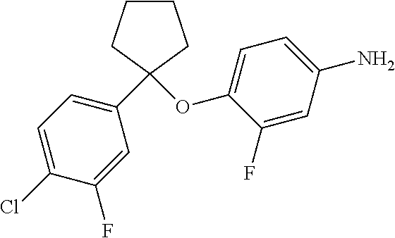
C1(C2(OC3=CC=C(N)C=C3F)CCCC2)=CC=C(Cl)C(F)=C1
